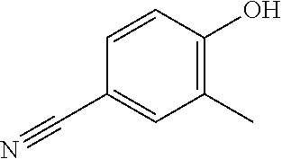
C1=CC(C#N)=CC(C)=C1O
